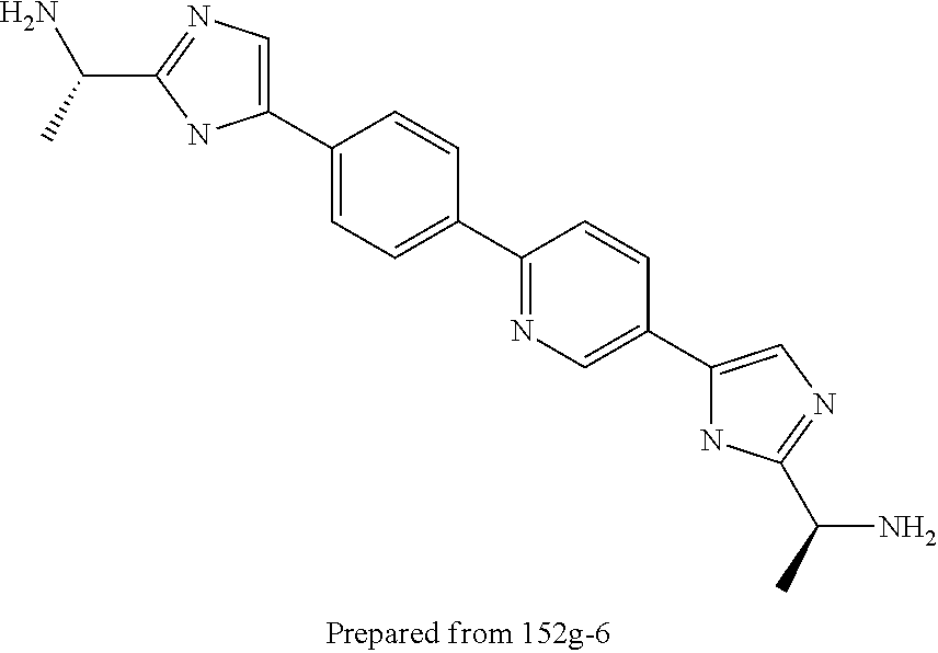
C1(C2=CC=C(C3=NC=C(C4=CN=C(C(C)N)N4)C=C3)C=C2)=CN=C(C(C)N)N1
